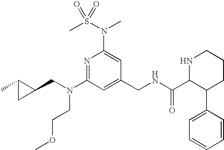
N1=C(N(CC2C(C)C2)CCOC)C=C(CNC(C2C(C3=CC=CC=C3)CCCN2)=O)C=C1N(S(C)(=O)=O)C
